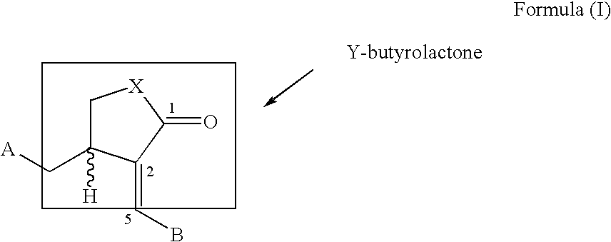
C1C([H])(C[A])C(=CB)C(=O)[X]1
